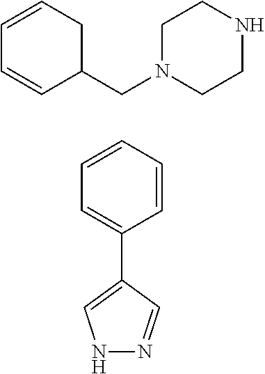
C1=CCC(CN2CCNCC2)C=C1.C1=CC=C(C2=CNN=C2)C=C1
